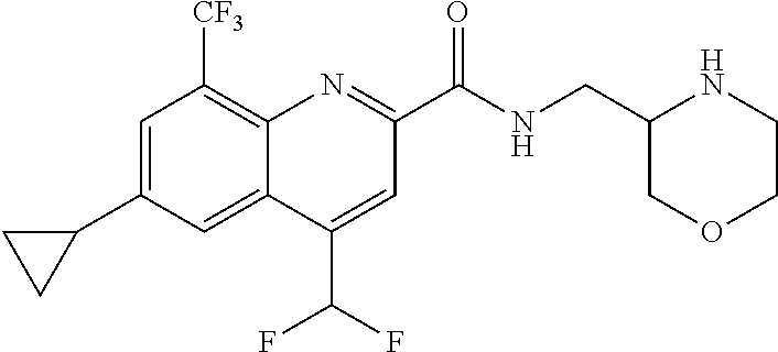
C1=C(C2CC2)C=C2C(=C1[CF3])N=C(C(=O)NCC1COCCN1)C=C2C(F)F
